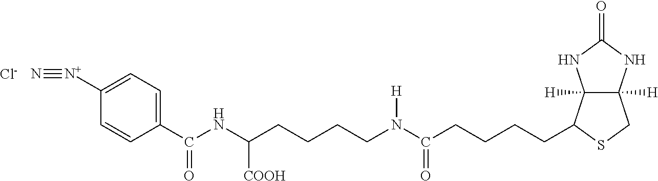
C12([H])C([H])(C(CCCCC(N(CCCCC(NC(C3=CC=C([N+]#N)C=C3)=O)[COOH])[H])=O)SC1)NC(=O)N2.[Cl-]
